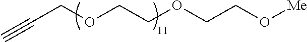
O(CCOCCO[Me])CC#C
